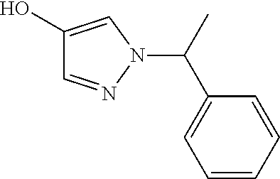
OC1=CN(C(C)C2=CC=CC=C2)N=C1
